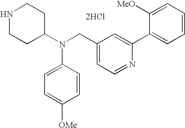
N1CCC(N(CC2=CC=NC(C3=CC=CC=C3[MeO])=C2)C2=CC=C([OMe])C=C2)CC1.[2HCl]
